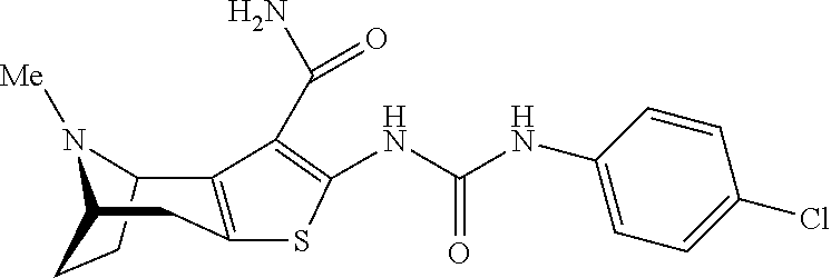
C12CCC(N1[Me])CC1=C2C(C(N)=O)=C(NC(=O)NC2=CC=C(Cl)C=C2)S1
